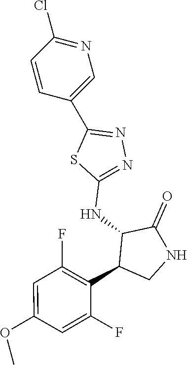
C1(NC2C(C3=C(F)C=C(OC)C=C3F)CNC2=O)=NN=C(C2=CN=C(Cl)C=C2)S1
